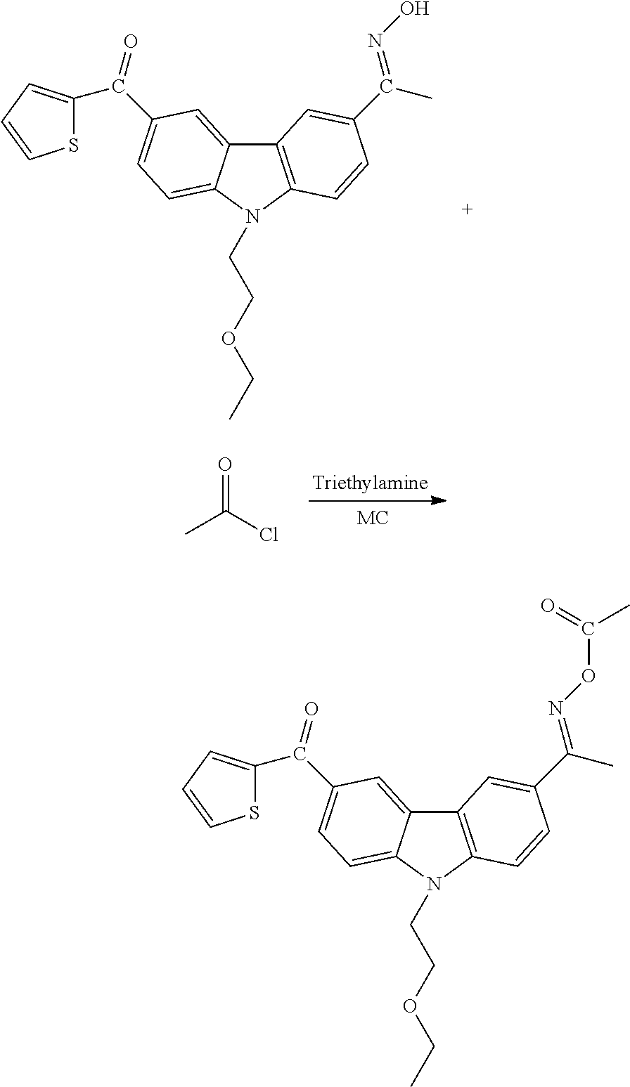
C12=C(N(CCOCC)C3=CC=C(C(=O)C4=CC=CS4)C=C13)C=CC(C(C)=NO)=C2.CC(Cl)=O.C12=C(N(CCOCC)C3=CC=C(C(=O)C4=CC=CS4)C=C13)C=CC(C(C)=NOC(C)=O)=C2
